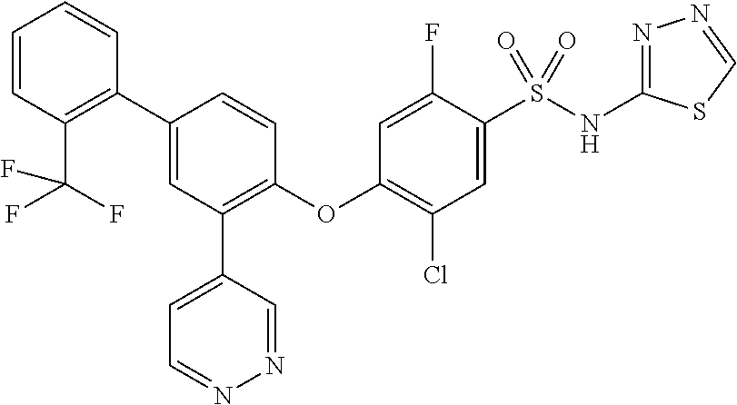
C1=CC(C(F)(F)F)=C(C2=CC(C3=CC=NN=C3)=C(OC3=C(Cl)C=C(S(NC4=NN=CS4)(=O)=O)C(F)=C3)C=C2)C=C1
